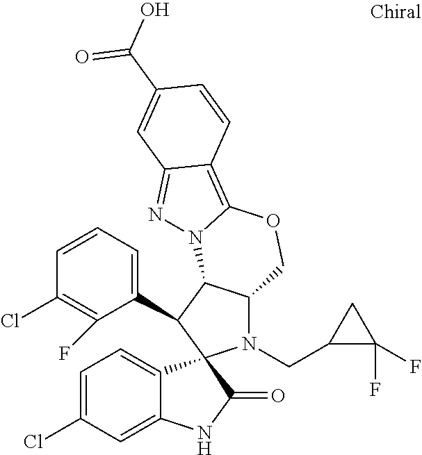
C1=CC=C(C2C3C(N(CC4C(F)(F)C4)C24C2=CC=C(Cl)C=C2NC4=O)COC2=C4C(=NN32)C=C(C(O)=O)C=C4)C(F)=C1Cl
